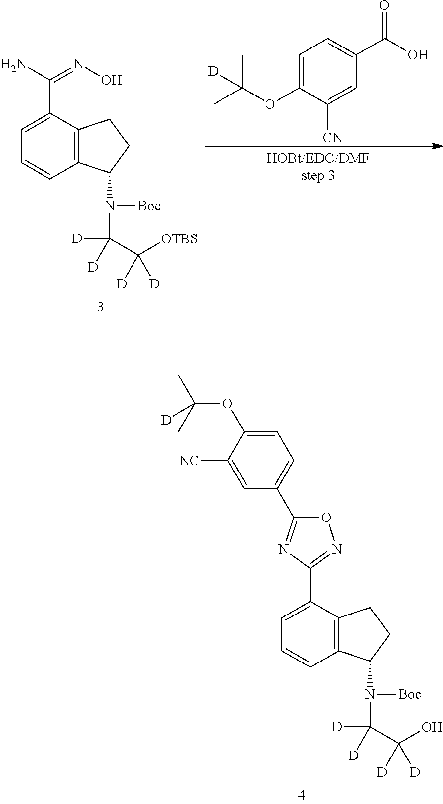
C1=C(C(N)=NO)C2=C(C=C1)C(N([Boc])C([D])([D])C([OTBS])([D])[D])CC2.C1=C(OC(C)(C)[D])C([CN])=CC(C(O)=O)=C1.C1=C(C2=NOC(C3=CC=C(OC(C)(C)[D])C([NC])=C3)=N2)C2=C(C=C1)C(N([Boc])C([D])([D])C(O)([D])[D])CC2
